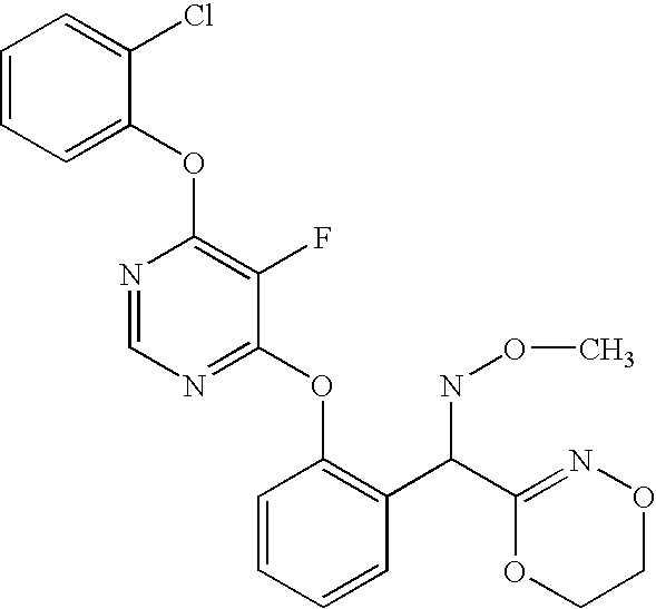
C1=CC=C(OC2=C(F)C(OC3=C(C(C4=NOCCO4)NOC)C=CC=C3)=NC=N2)C(Cl)=C1
